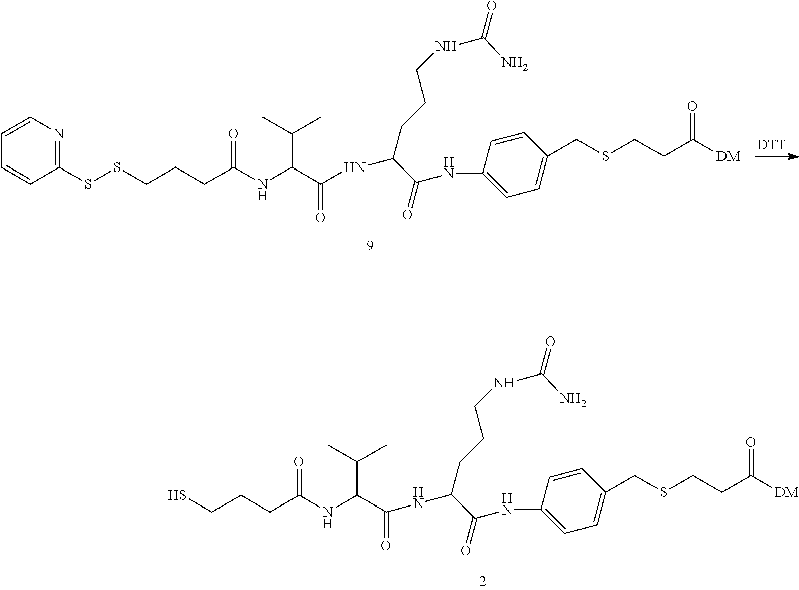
C1=CN=C(SSCCCC(NC(C(NC(C(NC2=CC=C(CSCCC([DM])=O)C=C2)=O)CCCNC(=O)N)=O)C(C)C)=O)C=C1.[DTT].SCCCC(NC(C(NC(C(NC1=CC=C(CSCCC([DM])=O)C=C1)=O)CCCNC(=O)N)=O)C(C)C)=O
